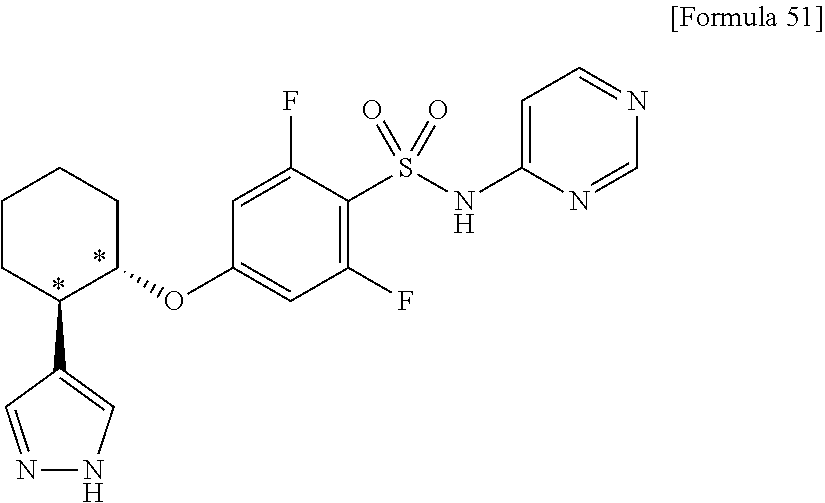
C1C(OC2=CC(F)=C(S(NC3=CC=NC=N3)(=O)=O)C(F)=C2)C(C2=CNN=C2)CCC1
